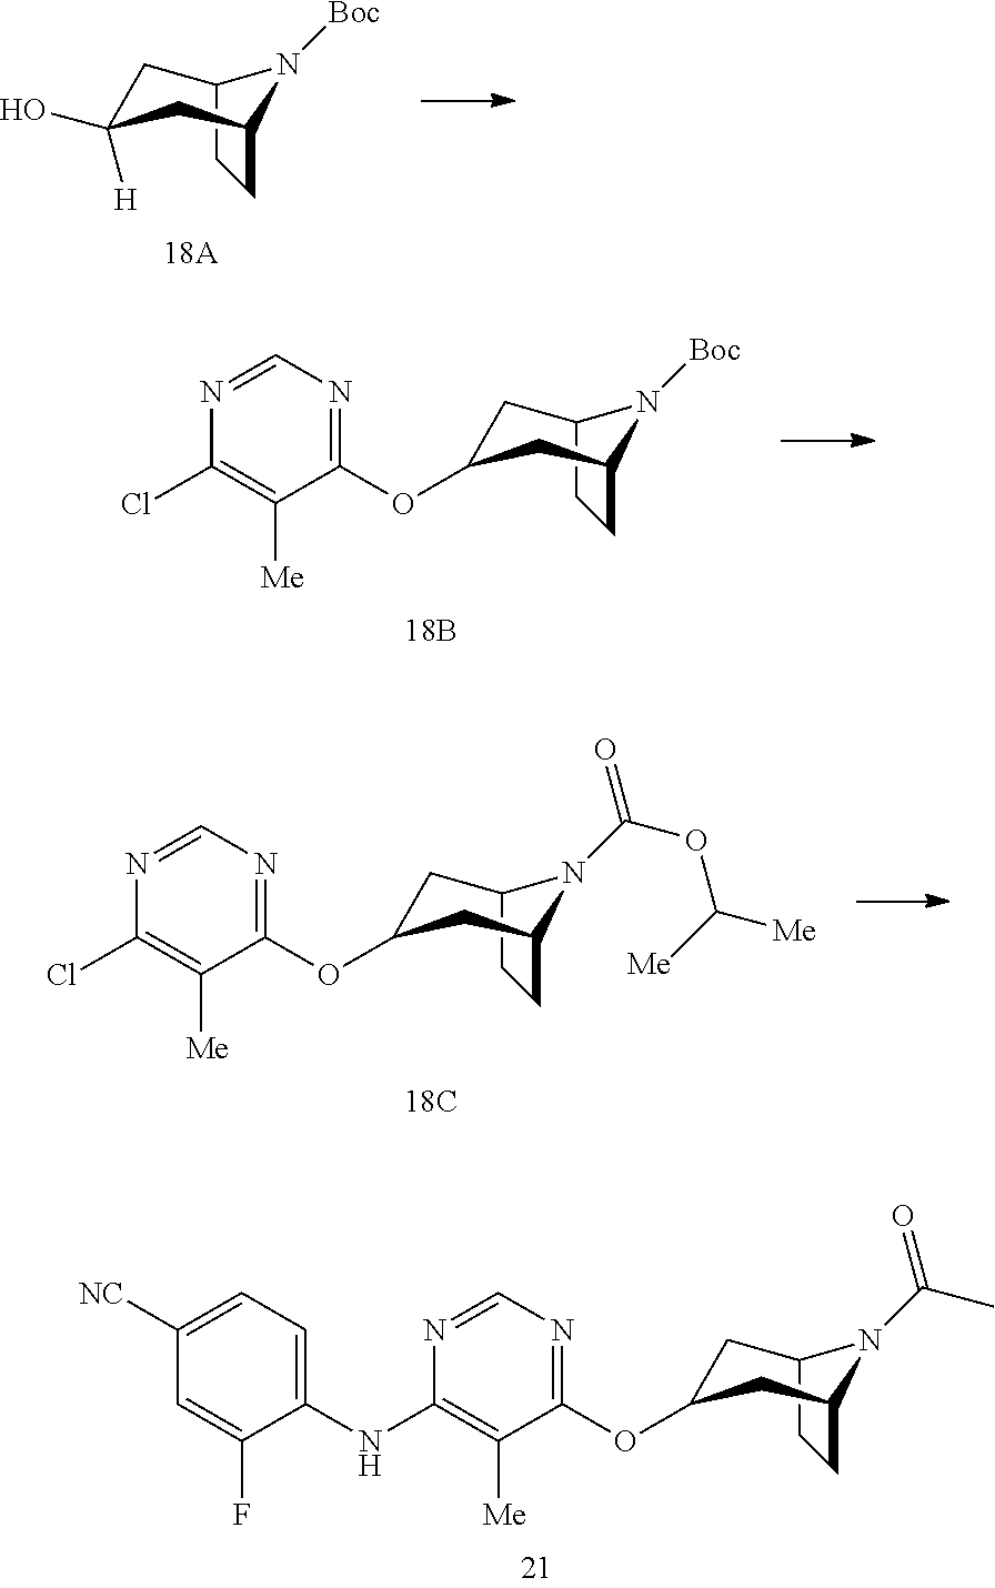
C12CCC(CC([H])(O)C1)N2[Boc].C12CCC(CC(OC3=NC=NC(Cl)=C3[Me])C1)N2[Boc].C12CCC(CC(OC3=NC=NC(Cl)=C3[Me])C1)N2C(OC([Me])[Me])=O.C12CCC(CC(OC3=NC=NC(NC4=CC=C([NC])C=C4F)=C3[Me])C1)N2C(C)=O
